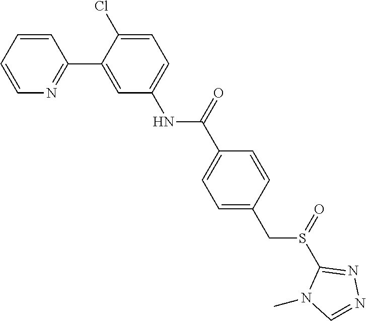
C1=CC=CN=C1C1=CC(NC(C2=CC=C(CS(C3=NN=CN3C)=O)C=C2)=O)=CC=C1Cl
